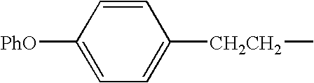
[CH2CH2](C)C1=CC=C([PhO])C=C1
